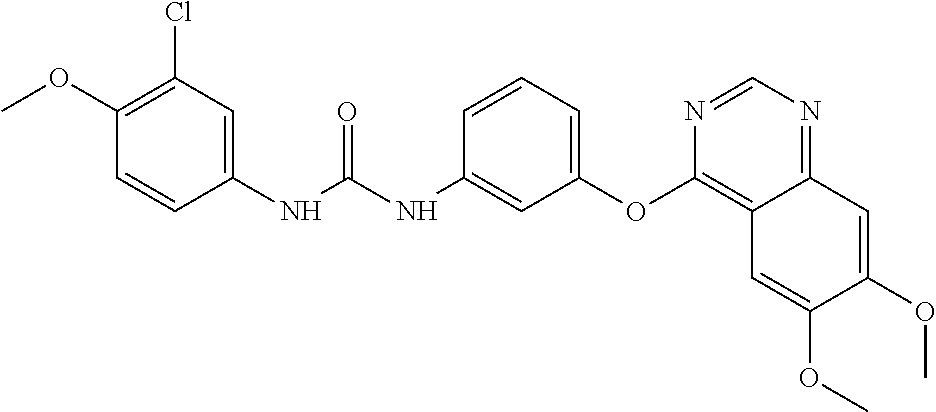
C1(OC)=C(Cl)C=C(NC(NC2=CC(OC3=C4C(=NC=N3)C=C(OC)C(OC)=C4)=CC=C2)=O)C=C1
